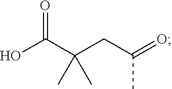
OC(C(CC(=O)C)(C)C)=O
